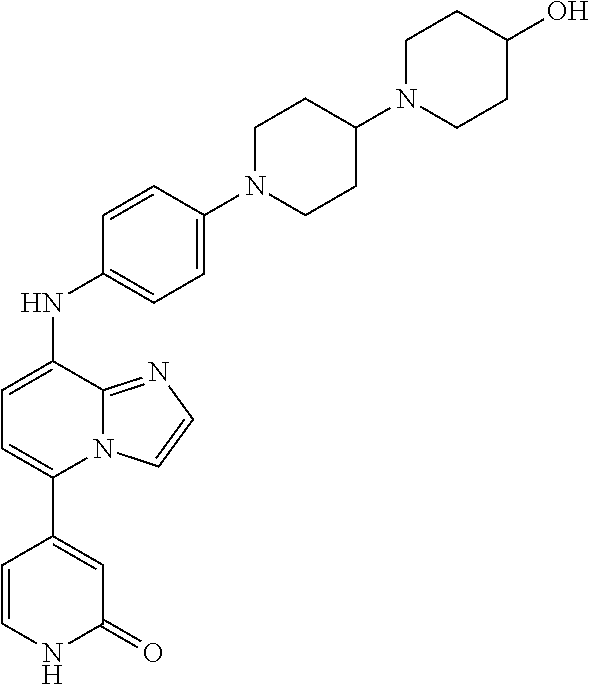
N(C1=CC=C(C2=CC(=O)NC=C2)N2C1=NC=C2)C1=CC=C(N2CCC(N3CCC(O)CC3)CC2)C=C1
